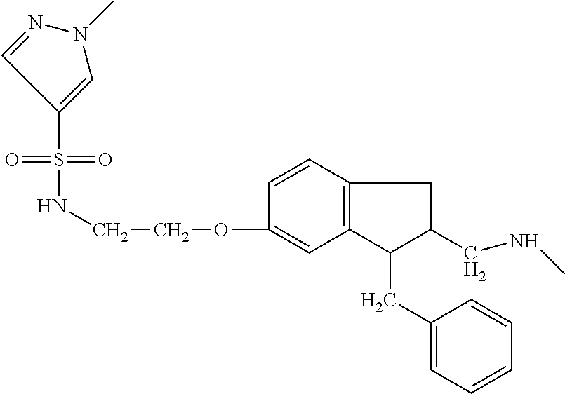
C12=C(C=CC(OCCNS(=O)(=O)C3=CN(C)N=C3)=C1)CC(CNC)C2CC1=CC=CC=C1
